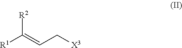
[R2]C(=CC[X3])[R1]
